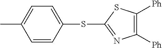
C1=CC(SC2=NC([Ph])=C([Ph])S2)=CC=C1C
